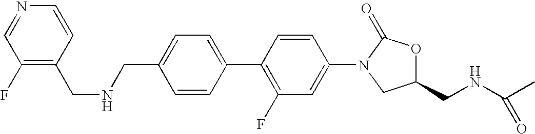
C1=C(CNCC2=C(F)C=NC=C2)C=CC(C2=C(F)C=C(N3CC(CNC(C)=O)OC3=O)C=C2)=C1
